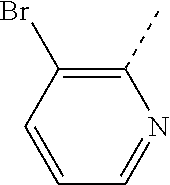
C1=CC=NC(C)=C1Br
